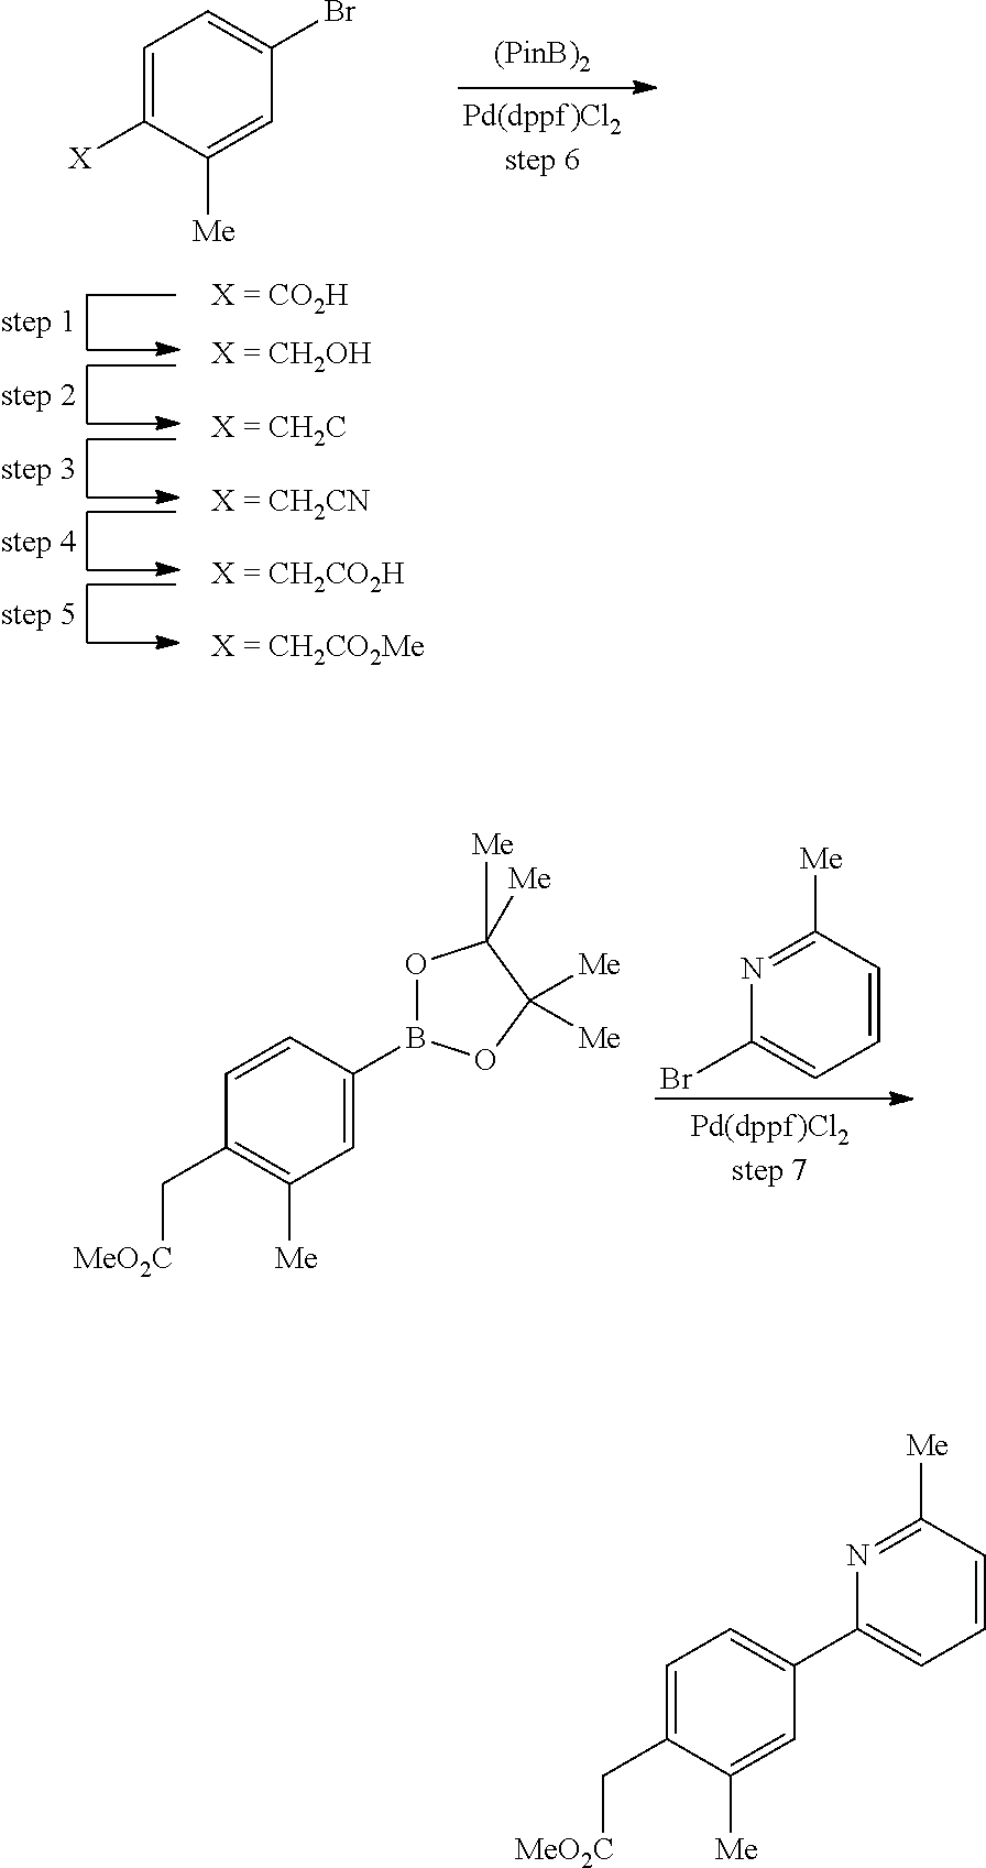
C1=C([X])C([Me])=CC(Br)=C1.C1=CC([Me])=NC(Br)=C1.C1=C(B2OC([Me])([Me])C([Me])([Me])O2)C=CC(C[MeO2C])=C1[Me].C1=C([Me])C(C[MeO2C])=CC=C1C1=CC=CC([Me])=N1
